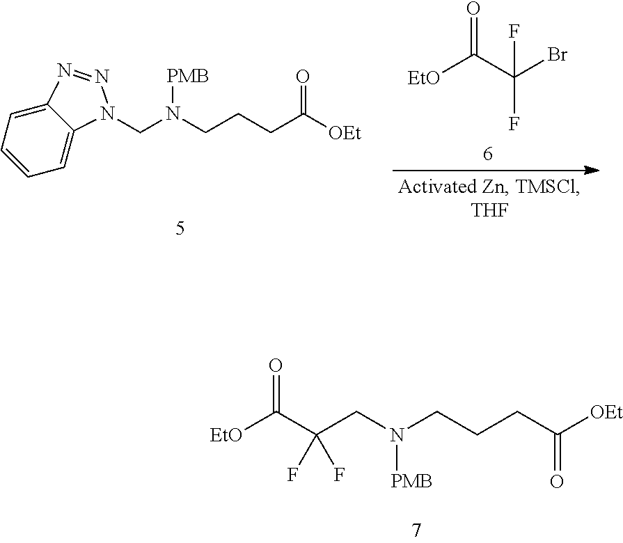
[EtO]C(C(CN(CCCC(=O)[OEt])[PMB])(F)F)=O.[EtO]C(=O)C(F)(Br)F.C(N(CCCC([OEt])=O)[PMB])N1C2=CC=CC=C2N=N1
